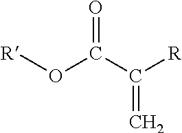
[R]OC(C([R])=C)=O
